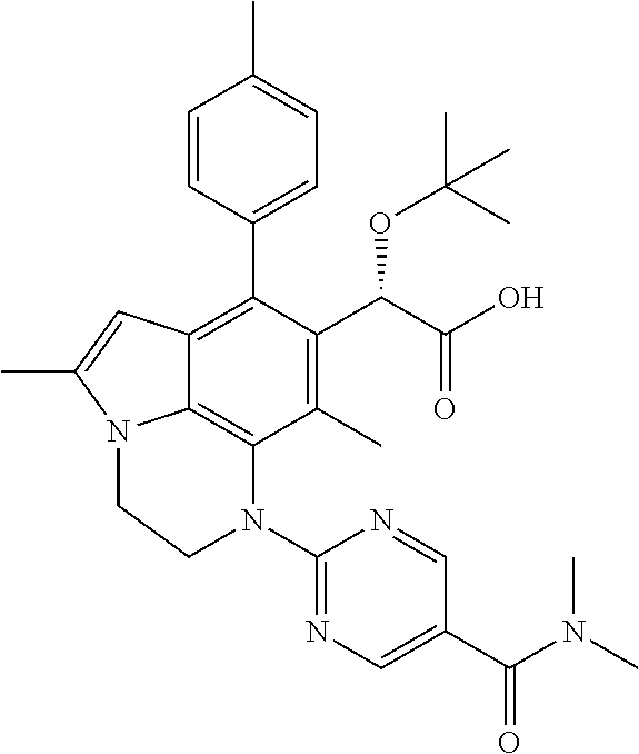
C1=CC(C2=C3C4=C(C(C)=C2C(C(O)=O)OC(C)(C)C)N(C2=NC=C(C(N(C)C)=O)C=N2)CCN4C(C)=C3)=CC=C1C
